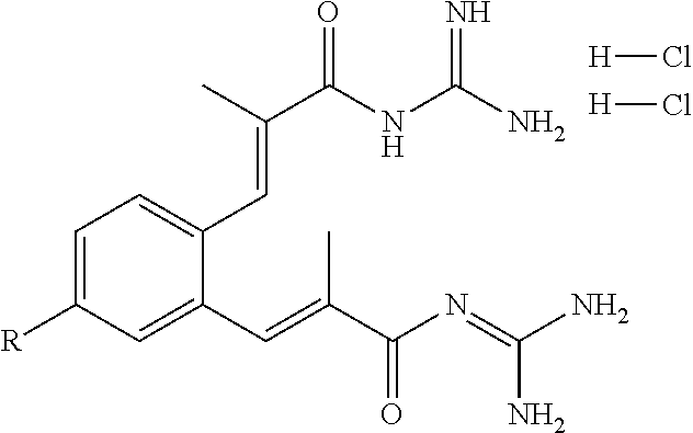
[H]Cl.[H]Cl.C(=NC(C(=CC1=CC([R])=CC=C1C=C(C)C(=O)NC(=N)N)C)=O)(N)N
